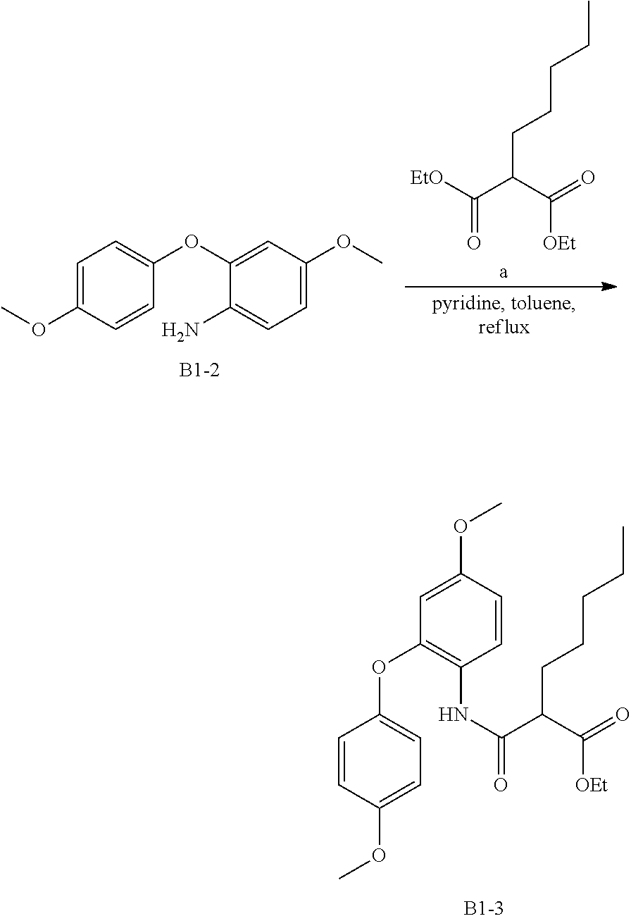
O(C)C1=CC=C(OC2=CC(OC)=CC=C2N)C=C1.C(C(C(=O)[OEt])CCCCC)(=O)[EtO].O(C)C1=CC(OC2=CC=C(OC)C=C2)=C(NC(C(C(=O)[OEt])CCCCC)=O)C=C1
